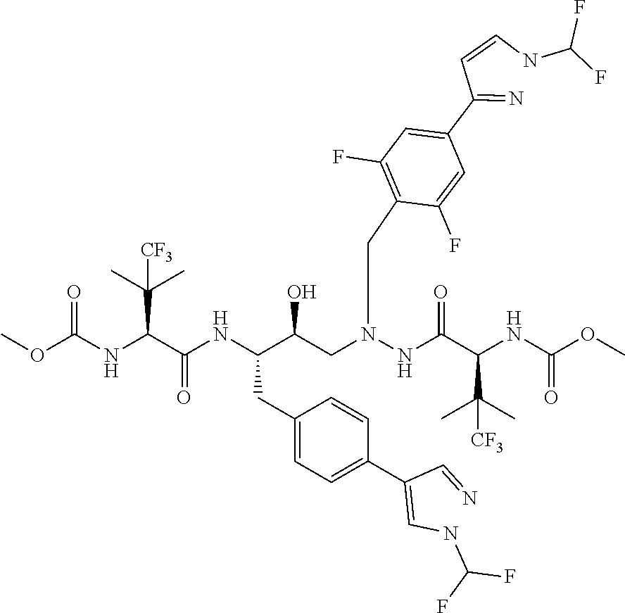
COC(NC(C(NC(C(CN(NC(C(NC(OC)=O)C(C)(C)[CF3])=O)CC1=C(F)C=C(C(=N)C=CNC(F)F)C=C1F)O)CC1=CC=C(C(=CNC(F)F)C=N)C=C1)=O)C(C)(C)[CF3])=O
